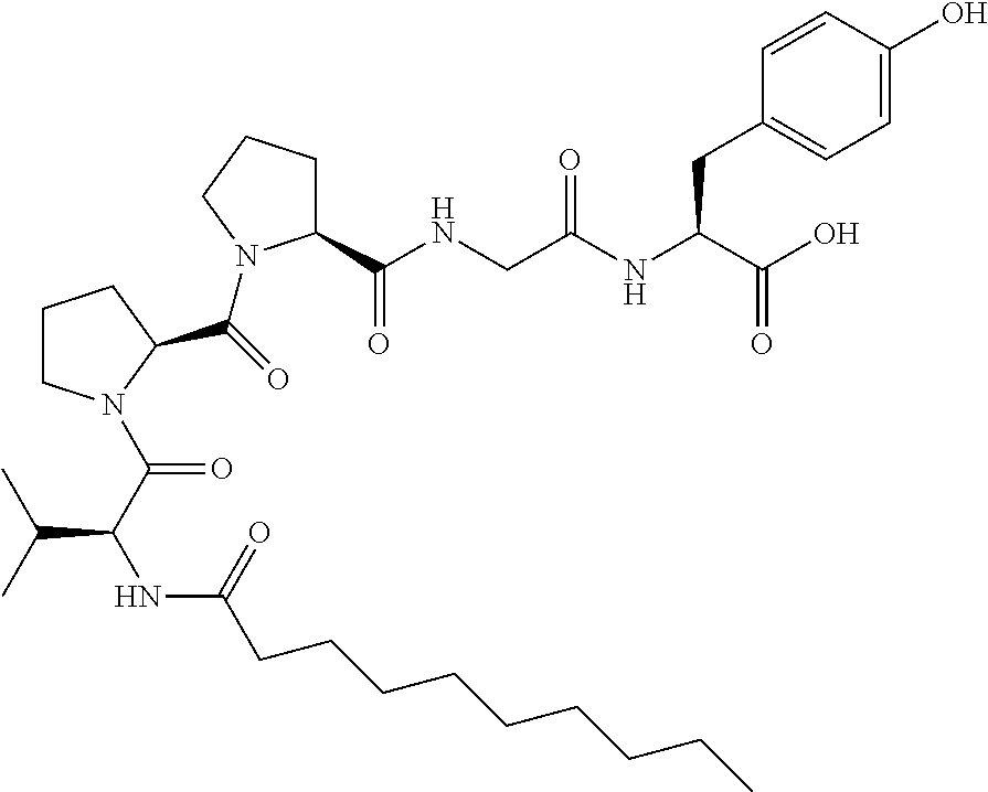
C1(C(NCC(NC(C(O)=O)CC2=CC=C(O)C=C2)=O)=O)CCCN1C(=O)C1N(C(C(NC(CCCCCCCCC)=O)C(C)C)=O)CCC1
